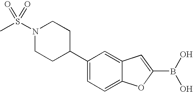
C1(C2CCN(S(C)(=O)=O)CC2)=CC=C2C(=C1)C=C(B(O)O)O2
